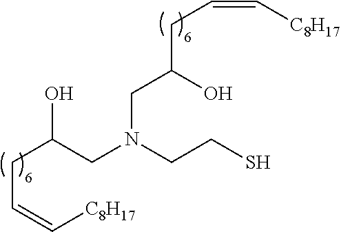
C(C(CN(CCS)CC(CC=C[C8H17])O)O)C=C[C8H17]
